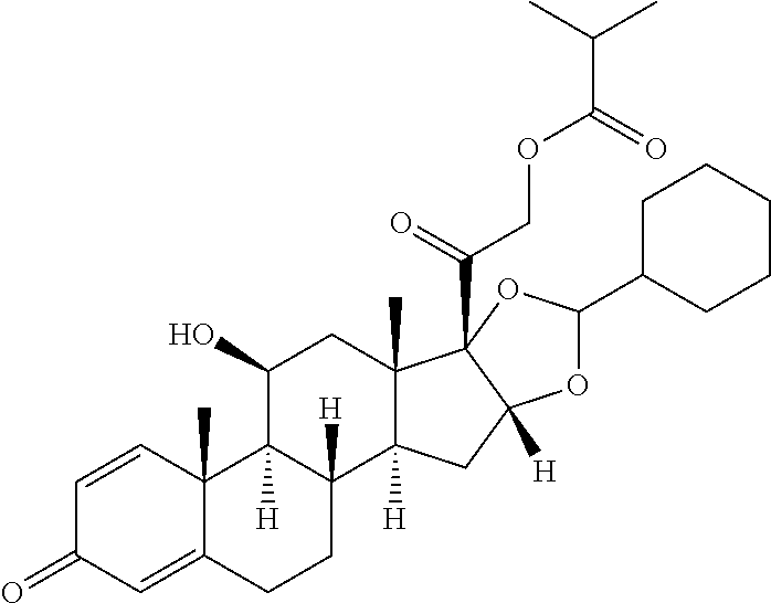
C1=CC2(C)C(=CC1=O)CCC1([H])C2([H])C(O)CC2(C)C1([H])CC1([H])C2(C(=O)COC(C(C)C)=O)OC(C2CCCCC2)O1
